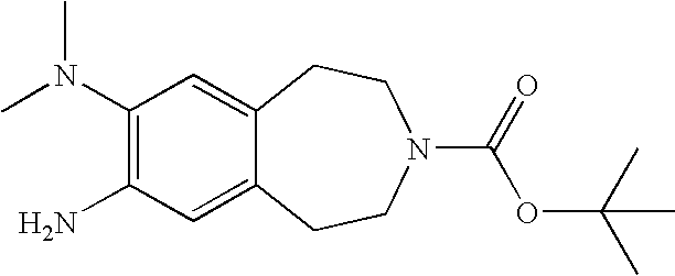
C1(N(C)C)=C(N)C=C2C(=C1)CCN(C(=O)OC(C)(C)C)CC2
